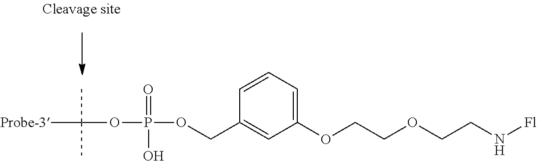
C1(COP(=O)(O)OC(C)(C)[Probe-3])=CC(OCCOCCN[Fl])=CC=C1
